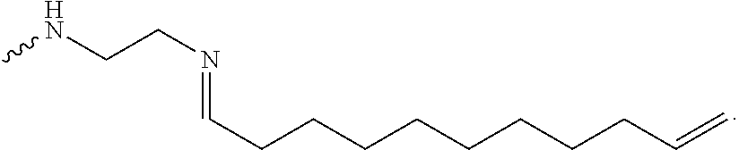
CNCCN=CCCCCCCCCC=C
